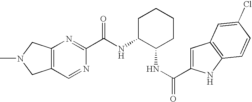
C(NC1C(NC(=O)C2=CC3=C(N2)C=CC(Cl)=C3)CCCC1)(=O)C1=NC2=C(C=N1)CN(C)C2
